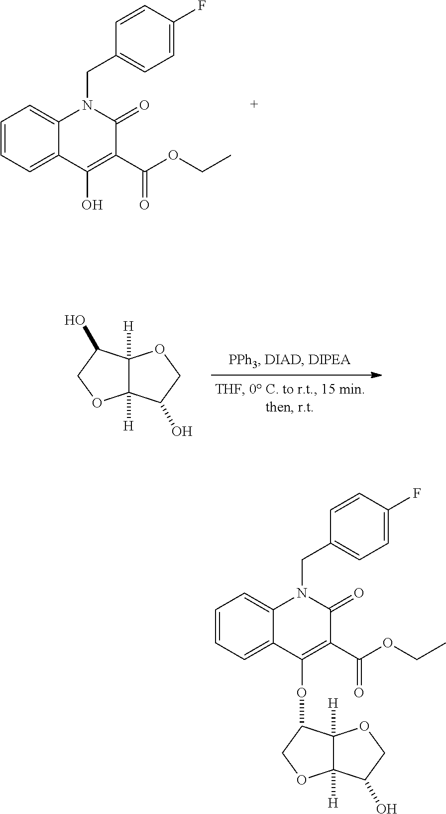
C1=CC=C2C(=C1)N(CC1=CC=C(F)C=C1)C(=O)C(C(OCC)=O)=C2O.C12([H])C([H])(C(O)CO1)OCC2O.C12([H])C([H])(OCC1O)C(OC1=C(C(OCC)=O)C(=O)N(CC3=CC=C(F)C=C3)C3=CC=CC=C31)CO2
